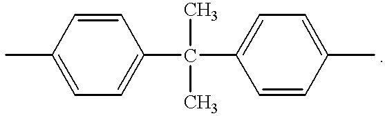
CC1=CC=C(C(C)(C2=CC=C(C)C=C2)C)C=C1
